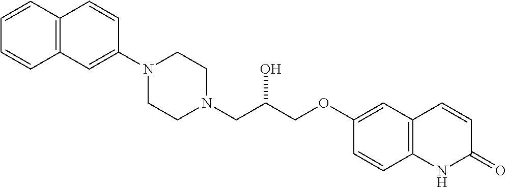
C12=C(C=C(N3CCN(CC(COC4=CC5=C(C=C4)NC(=O)C=C5)O)CC3)C=C1)C=CC=C2
